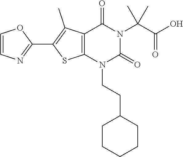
C12=C(N(CCC3CCCCC3)C(=O)N(C(C(O)=O)(C)C)C1=O)SC(C1=NC=CO1)=C2C
